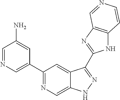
C1=NC=C(C2=NC=C3C(=C2)C(C2=NC4=C(N2)C=CN=C4)=NN3)C=C1N
